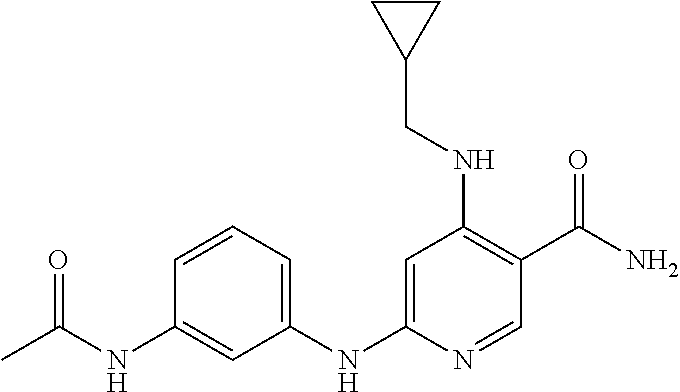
C1(CNC2=C(C(N)=O)C=NC(NC3=CC=CC(NC(=O)C)=C3)=C2)CC1
